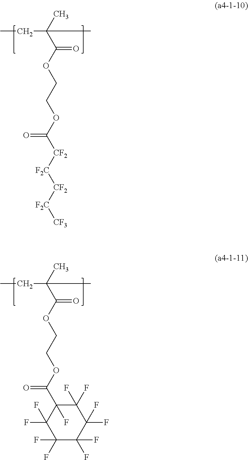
CCC(C)(C(OCCOC([CF2][F2C][CF2][F2C][CF3])=O)=O)C.CCC(C)(C(OCCOC(C1(F)C(F)(F)C(F)(F)C(F)(F)C(F)(F)C1(F)F)=O)=O)C
